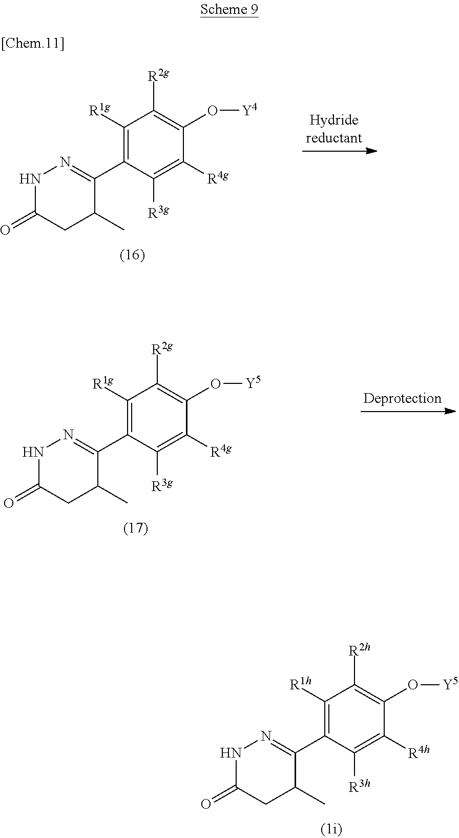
C1([R1h])=C(C2=NNC(=O)CC2C)C([R3h])=C([R4h])C(O[Y5])=C1[R2h].C1([R1g])=C(C2=NNC(=O)CC2C)C([R3g])=C([R4g])C(O[Y5])=C1[R2g].C1([R1g])=C(C2=NNC(=O)CC2C)C([R3g])=C([R4g])C(O[Y4])=C1[R2g]
